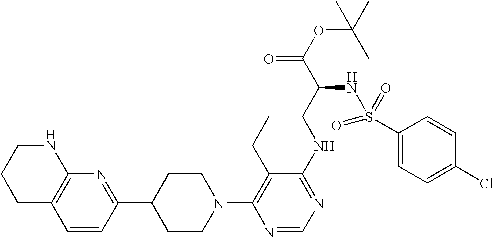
C12=C(C=CC(C3CCN(C4=C(CC)C(NCC(C(OC(C)(C)C)=O)NS(=O)(=O)C5=CC=C(Cl)C=C5)=NC=N4)CC3)=N1)CCCN2
